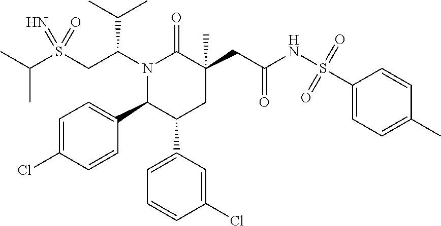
C(C)(C)S(CC(N1C(=O)C(CC(NS(C2=CC=C(C)C=C2)(=O)=O)=O)(C)CC(C2=CC=CC(Cl)=C2)C1C1=CC=C(Cl)C=C1)C(C)C)(=N)=O
